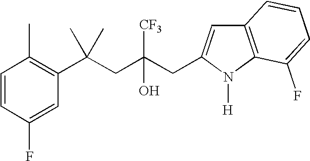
C1=CC(F)=CC(C(CC(CC2=CC3=C(N2[H])C(F)=CC=C3)([CF3])O)(C)C)=C1C
